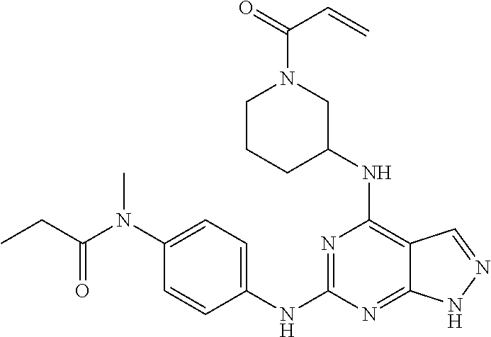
N(C1=C2C(=NC(NC3=CC=C(N(C(CC)=O)C)C=C3)=N1)NN=C2)C1CN(C(=O)C=C)CCC1
